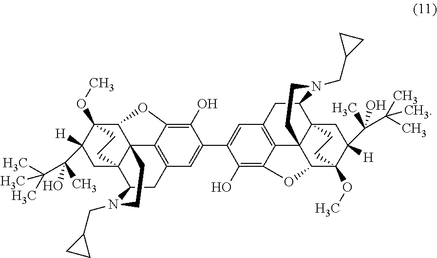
C1(O)=C2C3=C(C=C1C1=CC4=C5C(=C1O)OC1C56C5(C(C4)N(CC4CC4)CC6)CC([H])(C(C(C)(C)C)(O)C)C1(OC)CC5)CC1C45C3(C(C(OC)(C([H])(C(O)(C)C(C)(C)C)C4)CC5)O2)CCN1CC1CC1
